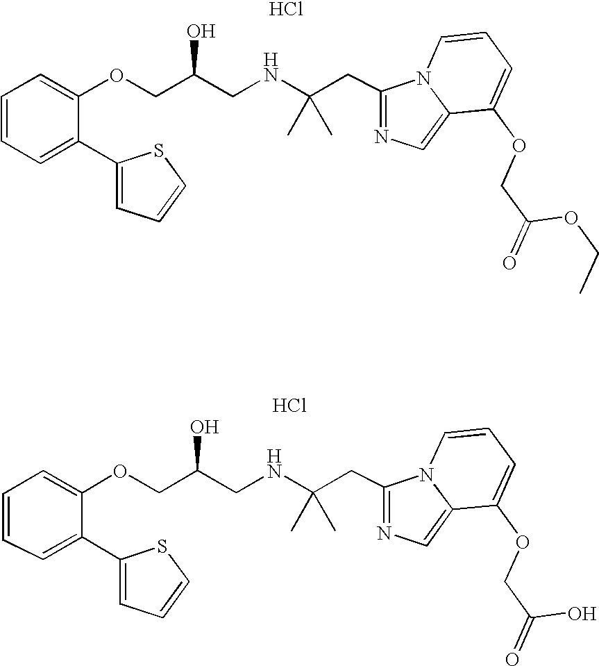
C1=CC=C(C2=CC=CS2)C(OCC(CNC(CC2=NC=C3N2C=CC=C3OCC(=O)OCC)(C)C)O)=C1.Cl.C1=C(C2=CC=CS2)C(OCC(CNC(CC2=NC=C3N2C=CC=C3OCC(=O)O)(C)C)O)=CC=C1.Cl
